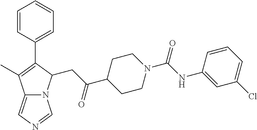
C12=CN=CN1C(CC(C1CCN(C(NC3=CC(Cl)=CC=C3)=O)CC1)=O)C(C1=CC=CC=C1)=C2C
